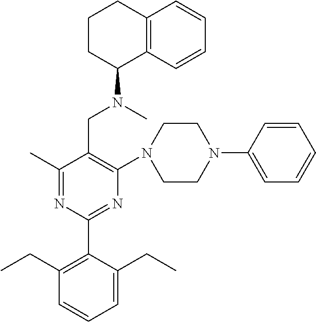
C1(C)=NC(C2=C(CC)C=CC=C2CC)=NC(N2CCN(C3=CC=CC=C3)CC2)=C1CN(C)C1C2=C(CCC1)C=CC=C2
